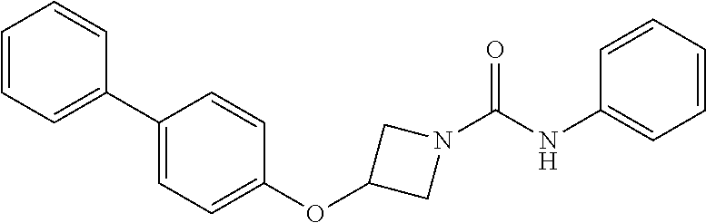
C1=CC=C(C2=CC=C(OC3CN(C(NC4=CC=CC=C4)=O)C3)C=C2)C=C1
